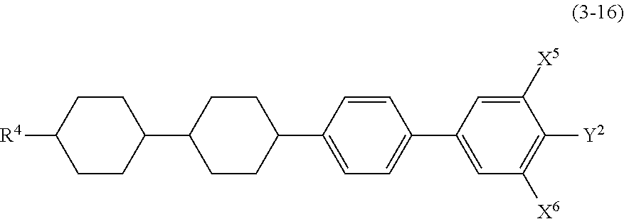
C1CC(C2CCC(C3=CC=C(C4=CC([X6])=C([Y2])C([X5])=C4)C=C3)CC2)CCC1[R4]
